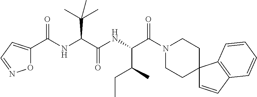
N(C(C(NC(C(N1CCC2(CC1)C=CC1=C2C=CC=C1)=O)C(CC)C)=O)C(C)(C)C)C(C1=CC=NO1)=O
